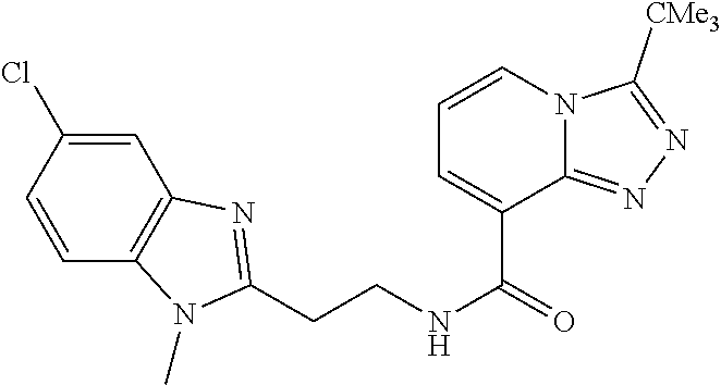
C(CNC(=O)C1=CC=CN2C1=NN=C2[CMe3])C1=NC2=C(C=CC(Cl)=C2)N1C
